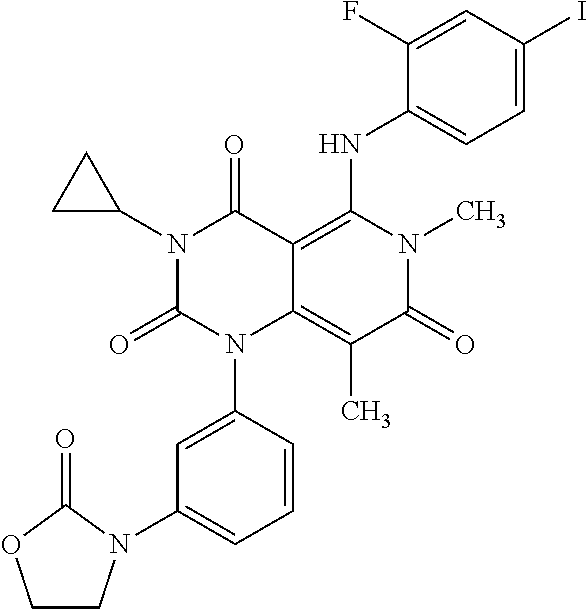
C1=CC(N2C3=C(C)C(=O)N(C)C(NC4=CC=C(I)C=C4F)=C3C(=O)N(C3CC3)C2=O)=CC(N2CCOC2=O)=C1
